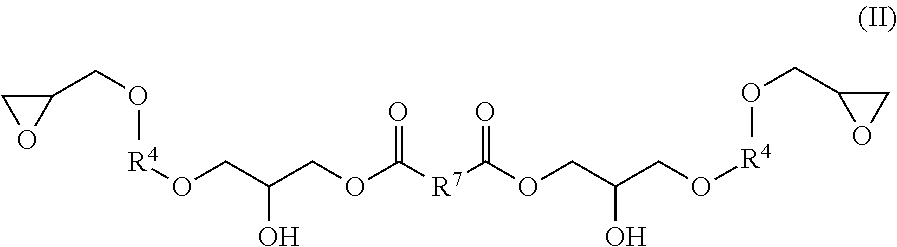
C1(CO[R4]OCC(O)COC(=O)[R7]C(=O)OCC(O)CO[R4]OCC2OC2)CO1
